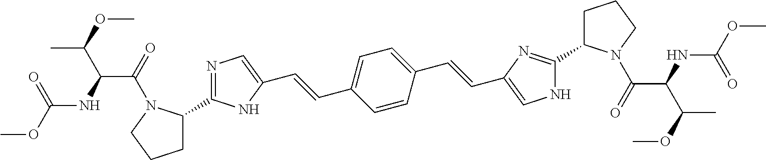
C1=CC(C=CC2=CNC(C3CCCN3C(=O)C(NC(OC)=O)C(C)OC)=N2)=CC=C1C=CC1=CN=C(C2CCCN2C(=O)C(NC(OC)=O)C(OC)C)N1
